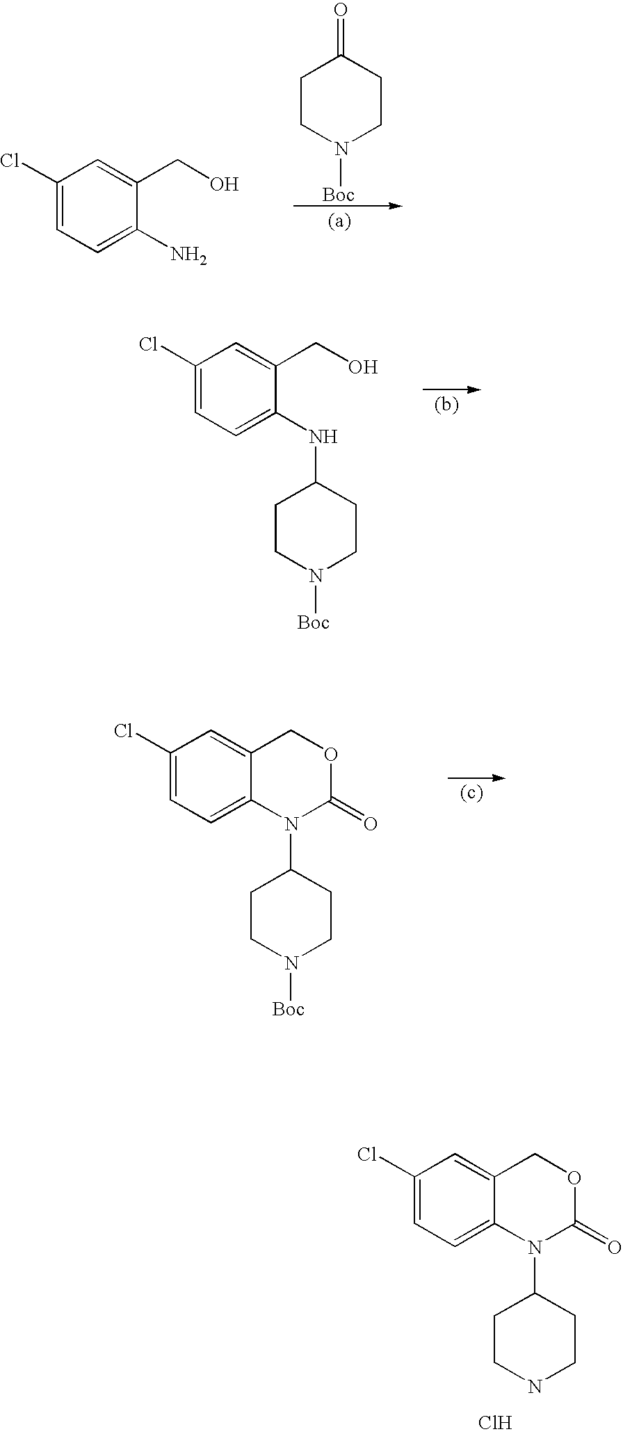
C1(Cl)=CC=C2C(=C1)COC(=O)N2C1CCN([Boc])CC1.C1CN([Boc])CCC1=O.C1(Cl)=CC=C(N)C(CO)=C1.C1(Cl)=CC=C(NC2CCN([Boc])CC2)C(CO)=C1.C1(Cl)=CC=C2C(=C1)COC(=O)N2C1CCNCC1.Cl
